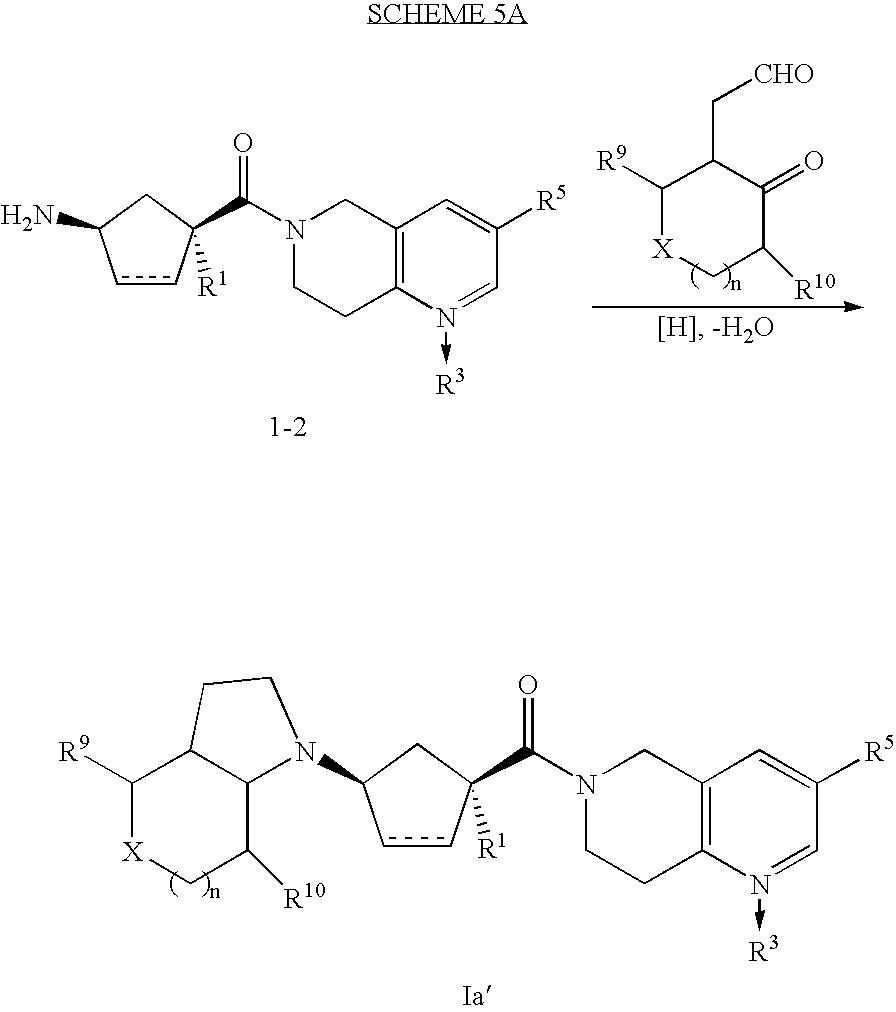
c1cC(C(=O)N2CCC3=C(C2)C=C([R5])C=N3->[R3])([R1])CC1N.C1([R9])[X]CC([R10])C(=O)C1C[CHO].C1([R9])[X]CC([R10])C(NC2ccC(C(N3CCC4=C(C3)C=C([R5])C=N4->[R3])=O)([R1])C2)C1CCC
